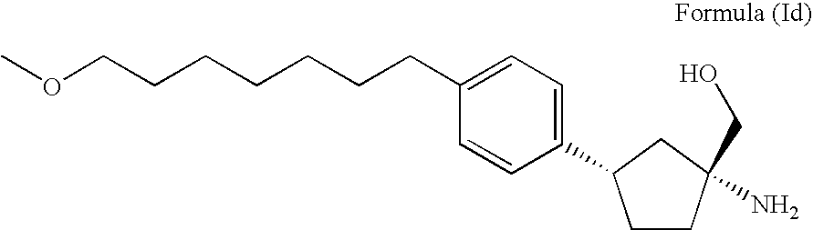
O(CCCCCCCC1=CC=C(C2CCC(CO)(N)C2)C=C1)C
